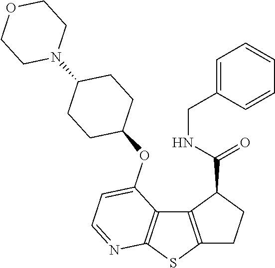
C12=C(SC3=C1C(OC1CCC(N4CCOCC4)CC1)=CC=N3)CCC2C(=O)NCC1=CC=CC=C1
